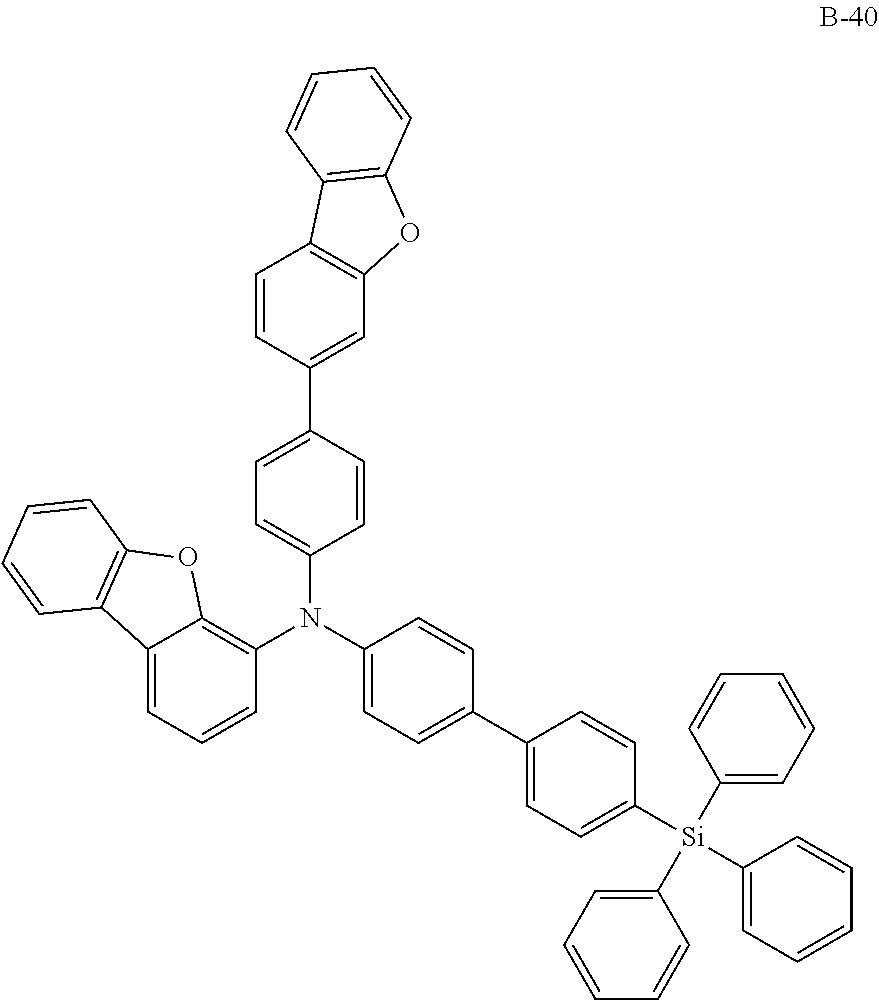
C1(C2=CC3=C(C=C2)C2=C(O3)C=CC=C2)=CC=C(N(C2=CC=C(C3=CC=C([Si](C4=CC=CC=C4)(C4=CC=CC=C4)C4=CC=CC=C4)C=C3)C=C2)C2=C3C(=CC=C2)C2=C(O3)C=CC=C2)C=C1
